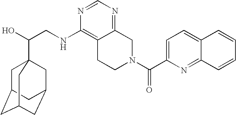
C(CNC1=C2C(=NC=N1)CN(C(C1=CC=C3C(=N1)C=CC=C3)=O)CC2)(O)C12CC3CC(CC(C1)C3)C2
